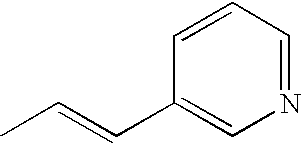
CC=CC1=CN=CC=C1
